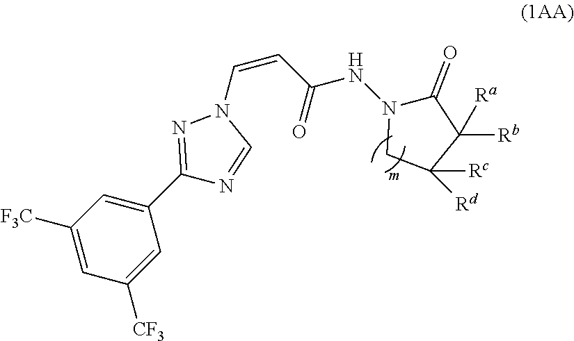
[F3C]C1=CC([CF3])=CC(C2=NN(C=CC(=O)NN3C(=O)C([Ra])([Rb])C([Rc])([Rd])C3)C=N2)=C1
